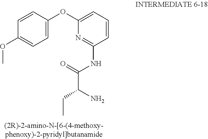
C1(OC)=CC=C(OC2=CC=CC(NC(C(CC)N)=O)=N2)C=C1
